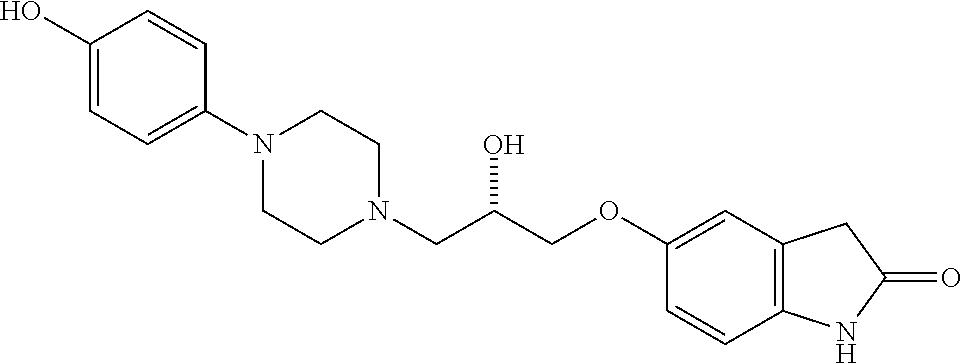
C1(O)=CC=C(N2CCN(CC(COC3=CC4=C(C=C3)NC(=O)C4)O)CC2)C=C1
